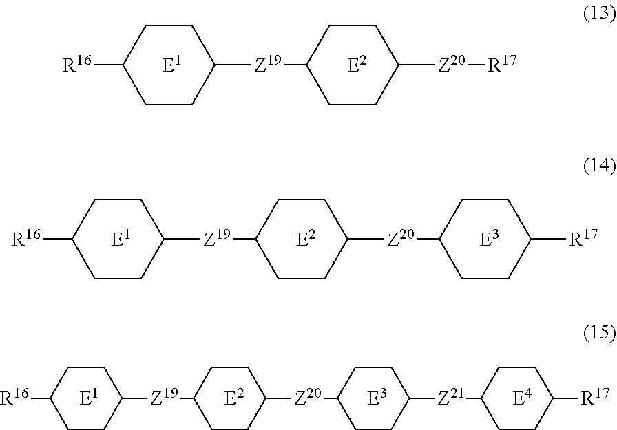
[E1].[E2].[E3].C1([R16])CCC([Z19]C2CCC([Z20]C3CCC([Z21]C4CCC([R17])CC4)CC3)CC2)CC1.[E4].[E1].[E2].C1([R16])CCC([Z19]C2CCC([Z20][R17])CC2)CC1.[E1].[E2].[E3].C1([R16])CCC([Z19]C2CCC([Z20]C3CCC([R17])CC3)CC2)CC1
